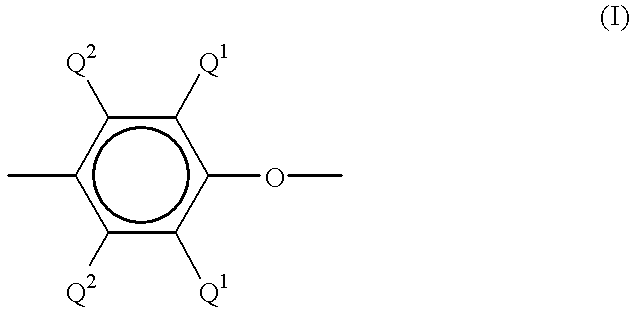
c1(C)c([Q2])c([Q1])c(OC)c([Q1])c1[Q2]
